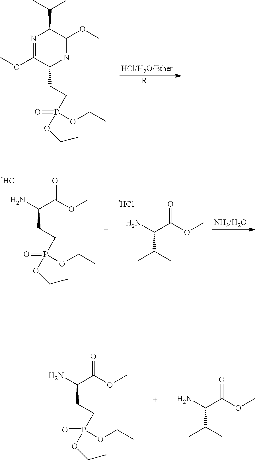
[RT].O=P(CCC1C(OC)=NC(C(C)C)C(OC)=N1)(OCC)OCC.[*HCl].O=P(CCC(N)C(OC)=O)(OCC)OCC.NC(C(OC)=O)C(C)C.[*HCl].O=P(CCC(N)C(OC)=O)(OCC)OCC.NC(C(OC)=O)C(C)C
